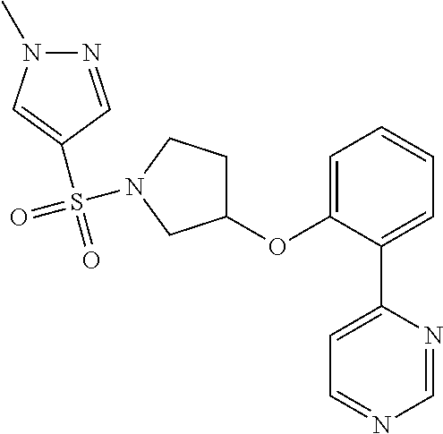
C1(OC2=CC=CC=C2C2=CC=NC=N2)CCN(S(=O)(=O)C2=CN(C)N=C2)C1
